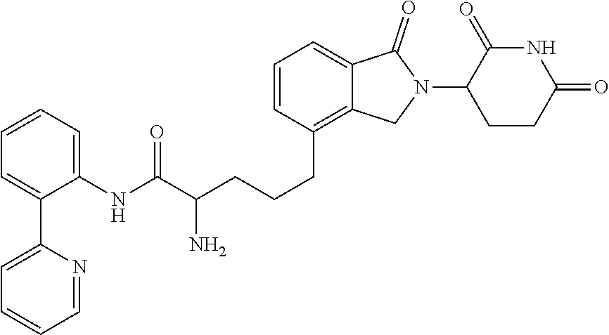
C1=CC(CCCC(C(NC2=CC=CC=C2C2=CC=CC=N2)=O)N)=C2C(=C1)C(=O)N(C1CCC(=O)NC1=O)C2
